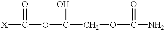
O(C(COC(N)=O)O)C([X])=O
